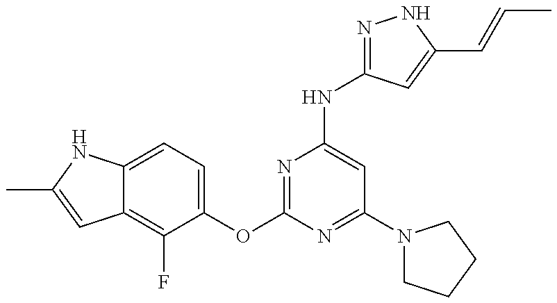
C12=C(F)C(OC3=NC(NC4=NNC(C=CC)=C4)=CC(N4CCCC4)=N3)=CC=C1NC(C)=C2
